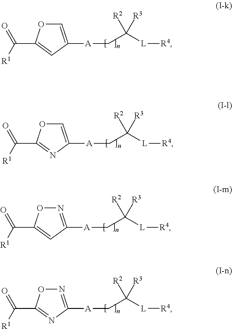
[A](CC([L][R4])([R2])[R3])C1=COC(C([R1])=O)=C1.[A](CC([L][R4])([R2])[R3])C1=COC(C([R1])=O)=N1.[A](CC([L][R4])([R2])[R3])C1=NOC(C([R1])=O)=C1.[A](CC([L][R4])([R2])[R3])C1=NOC(C([R1])=O)=N1
